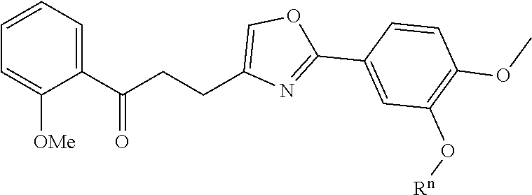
C(CC1=COC(C2=CC(O[Rn])=C(OC)C=C2)=N1)C(C1=CC=CC=C1[OMe])=O
